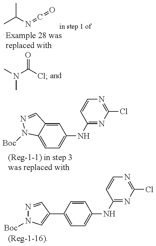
O=C=NC(C)C.CN(C(Cl)=O)C.C1=C2C(=CC(NC3=NC(Cl)=NC=C3)=C1)C=NN2[Boc].N1=CC(C2=CC=C(NC3=NC(Cl)=NC=C3)C=C2)=CN1[Boc]
